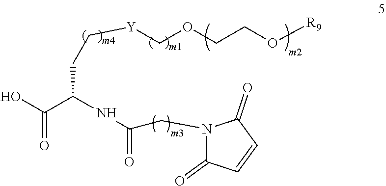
N1(CC(=O)NC(C(O)=O)CC[Y]COCCO[R9])C(=O)C=CC1=O
